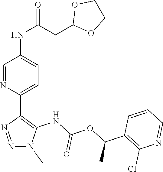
N1=NC(C2=CC=C(NC(=O)CC3OCCO3)C=N2)=C(NC(OC(C2=C(Cl)N=CC=C2)C)=O)N1C
